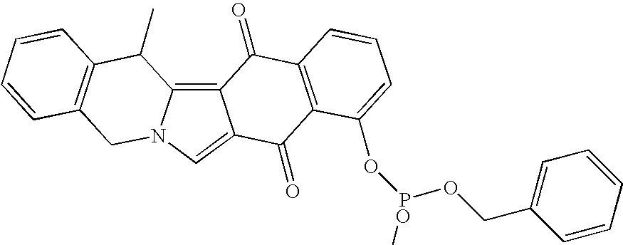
C12=C3N(C=C1C(=O)C1=C(C2=O)C=CC=C1O[PO](OCC1=CC=CC=C1)C)CC1=C(C3C)C=CC=C1
